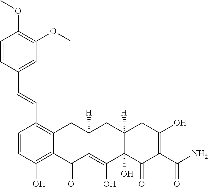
C1=CC(O)=C2C(=C1C=CC1=CC(OC)=C(OC)C=C1)CC1([H])C(=C(O)C3(O)C([H])(C1)CC(O)=C(C(N)=O)C3=O)C2=O
